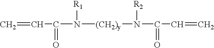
C(=O)(N([R1])[(CH2)y]N([R2])C(=O)C=C)C=C
